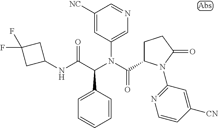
C1(N(C(C2CCC(=O)N2C2=NC=CC([CN])=C2)=O)C(C(NC2CC(F)(F)C2)=O)C2=CC=CC=C2)=CN=CC([NC])=C1
